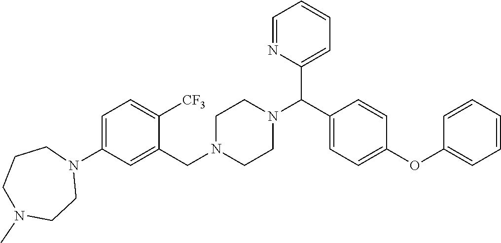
C1=C(N2CCCN(C)CC2)C=C(CN2CCN(C(C3=CC=CC=N3)C3=CC=C(OC4=CC=CC=C4)C=C3)CC2)C([CF3])=C1
